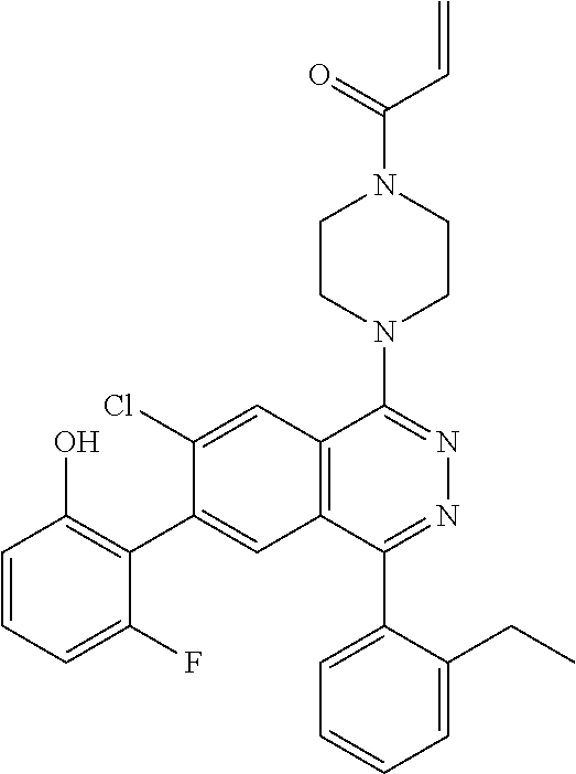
C1=CC=C(F)C(C2=CC3=C(C=C2Cl)C(N2CCN(C(C=C)=O)CC2)=NN=C3C2=CC=CC=C2CC)=C1O
